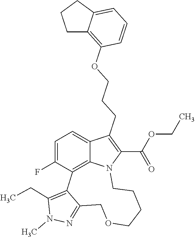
N1=C2C(=C(CC)N1C)C1=C3C(=CC=C1F)C(CCCOC1=C4C(=CC=C1)CCC4)=C(C(OCC)=O)N3CCCCOC2
